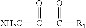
[XH2C]C(C([R1])=O)=O
